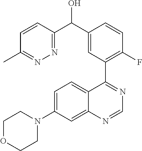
C1=CC(C(C2=CC(C3=NC=NC4=CC(N5CCOCC5)=CC=C34)=C(F)C=C2)O)=NN=C1C
